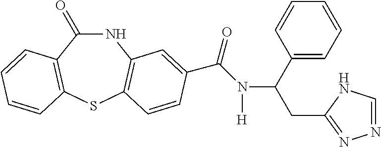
C1(=O)NC2=C(SC3=C1C=CC=C3)C=CC(C(N([H])C(C1=CC=CC=C1)CC1=NN=CN1)=O)=C2
